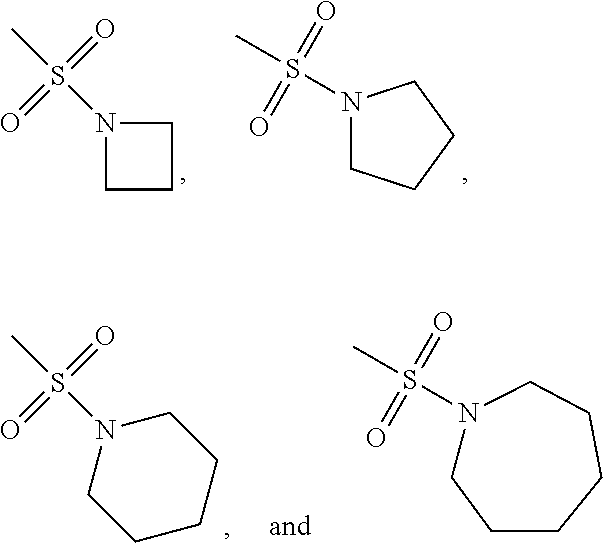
N1(S(=O)(=O)C)CCC1.N1(S(=O)(=O)C)CCCC1.C1CCCCN1S(=O)(=O)C.N1(S(=O)(=O)C)CCCCCC1
